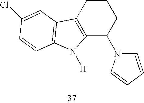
C12=C(CCCC1N1C=CC=C1)C1=C(N2[H])C=CC(Cl)=C1
